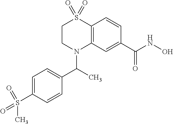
C1=C(S(C)(=O)=O)C=CC(C(C)N2C3=C(S(=O)(=O)CC2)C=CC(C(NO)=O)=C3)=C1
